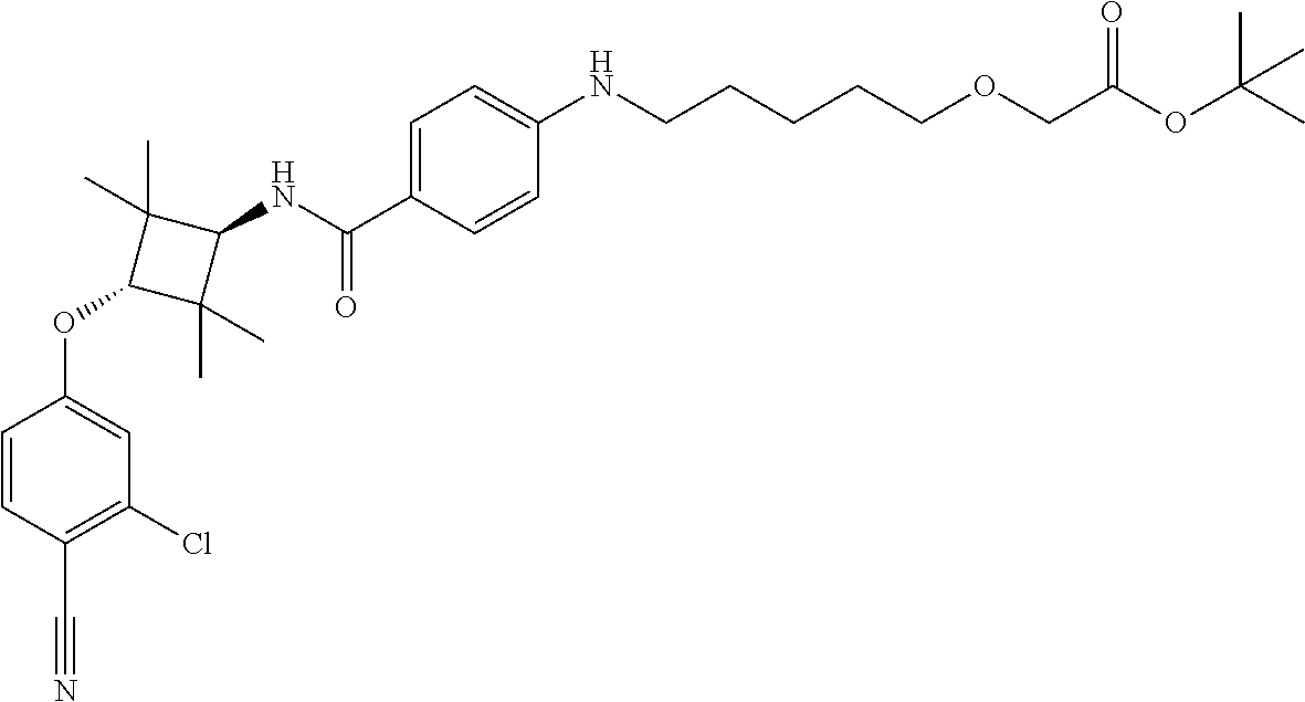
C1=CC(C#N)=C(Cl)C=C1OC1C(C)(C)C(NC(C2=CC=C(NCCCCCOCC(OC(C)(C)C)=O)C=C2)=O)C1(C)C
